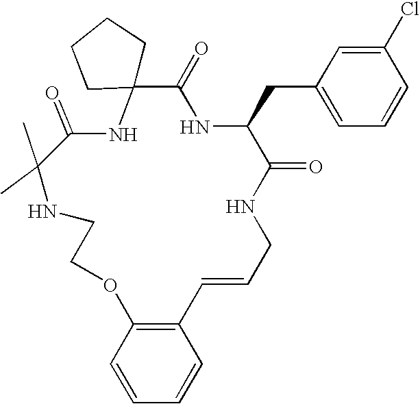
CC1(C)C(=O)NC2(C(=O)NC(CC3=CC=CC(Cl)=C3)C(=O)NCC=CC3=C(OCCN1)C=CC=C3)CCCC2
